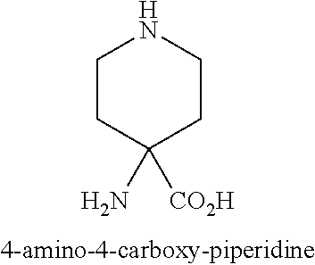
C1CC(N)([CO2H])CCN1
